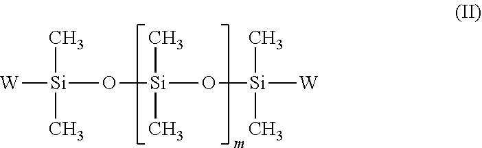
[W][Si](O[Si](O[Si]([W])(C)C)(C)C)(C)C
